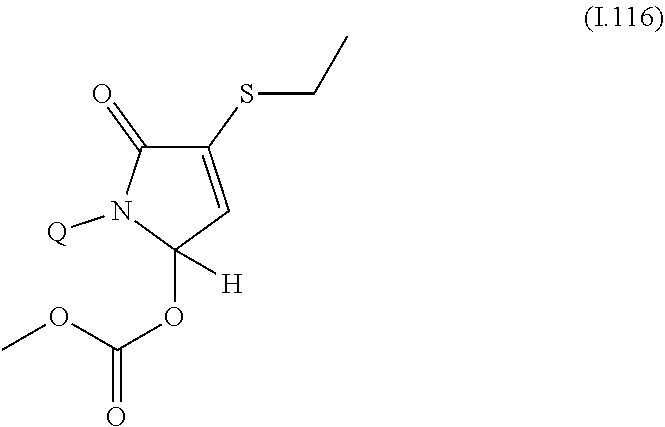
C1(SCC)=CC(OC(OC)=O)([H])N([Q])C1=O
